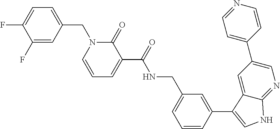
C1(F)=CC(CN2C=CC=C(C(NCC3=CC=CC(C4=CNC5=NC=C(C6=CC=NC=C6)C=C54)=C3)=O)C2=O)=CC=C1F
